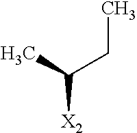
CC(CC)[X2]
